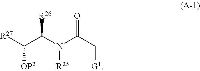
[R27]C(C(N(C(C[G1])=O)[R25])[R26])[OP2]
